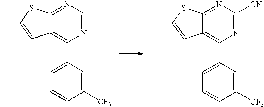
CC1=CC2=C(C3=CC=CC([CF3])=C3)N=CN=C2S1.CC1=CC2=C(C3=CC=CC([CF3])=C3)N=C([CN])N=C2S1
